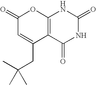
C1(=O)C=C(CC(C)(C)C)C2=C(O1)NC(=O)NC2=O
